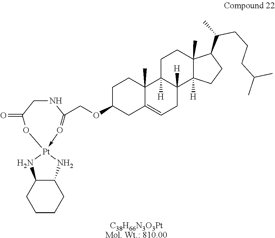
C1C(OCC2=O->[Pt]3(NC4C(CCCC4)N3)OC(=O)CN2)CC2=CCC3([H])C([H])(C2(C)C1)CCC1(C)C3([H])CCC1C(CCCC(C)C)C.[C38H66N3O3PtMol. Wt.: 810.00]
